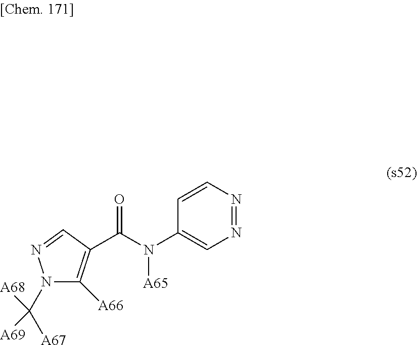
N1(C([A67])([A69])[A68])C([A66])=C(C(N(C2=CN=NC=C2)[A65])=O)C=N1
